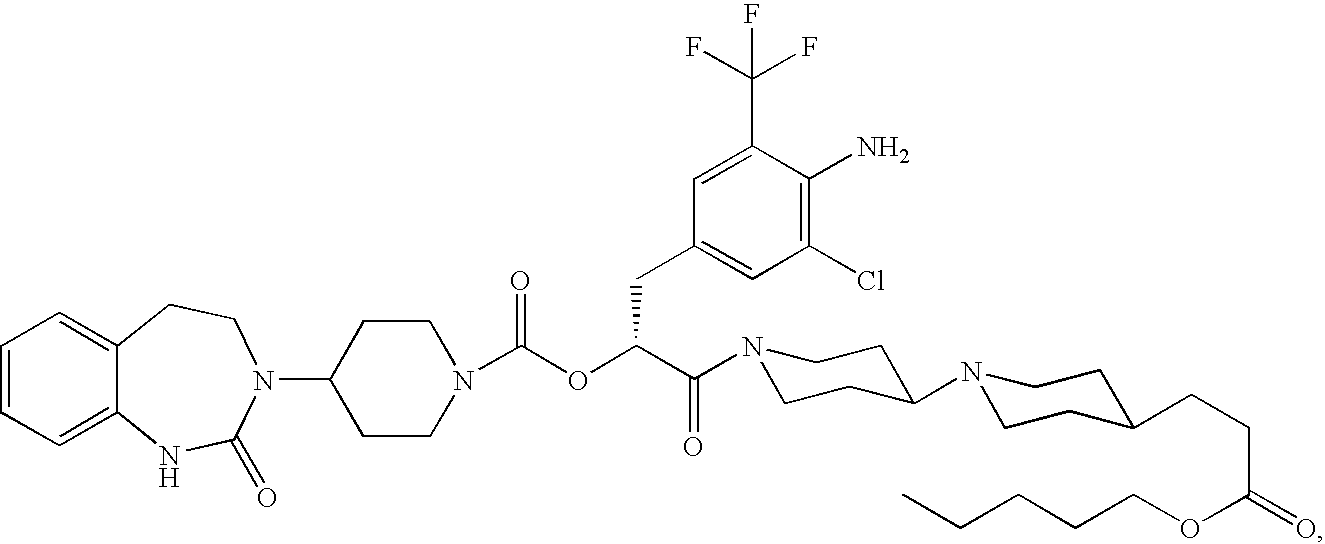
C1=CC=C2C(=C1)CCN(C1CCN(C(OC(C(=O)N3CCC(N4CCC(CCC(OCCCCC)=O)CC4)CC3)CC3=CC(Cl)=C(N)C(C(F)(F)F)=C3)=O)CC1)C(=O)N2
